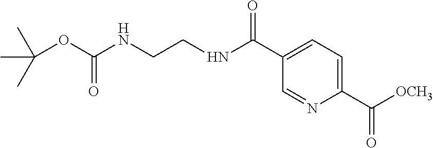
C1(C(NCCNC(OC(C)(C)C)=O)=O)=CC=C(C(=O)[OCH3])N=C1
